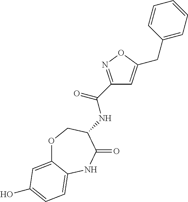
N(C(C1=NOC(CC2=CC=CC=C2)=C1)=O)C1C(=O)NC2=CC=C(O)C=C2OC1
